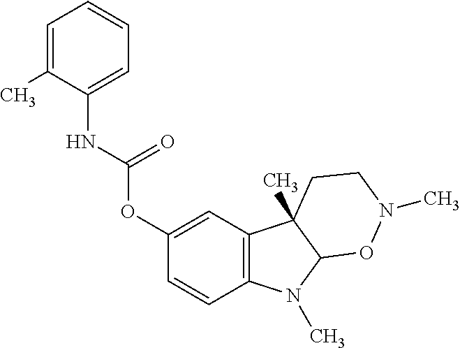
C1=C(C)C(NC(OC2=CC3=C(C=C2)N(C)C2C3(C)CCN(C)O2)=O)=CC=C1
